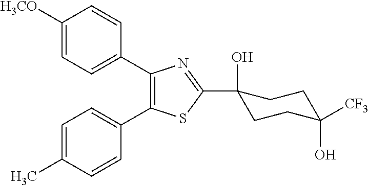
C1([H3CO])=CC=C(C2=C(C3=CC=C(C)C=C3)SC(C3(O)CCC(O)([CF3])CC3)=N2)C=C1
